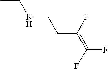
CCNCCC(=C(F)F)F
